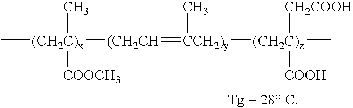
C[(CH2C)x](C)([COOCH3])[(CH2CH]=[CCH2)y](C)[(CH2C)z]([CH2COOH])([COOH])C
